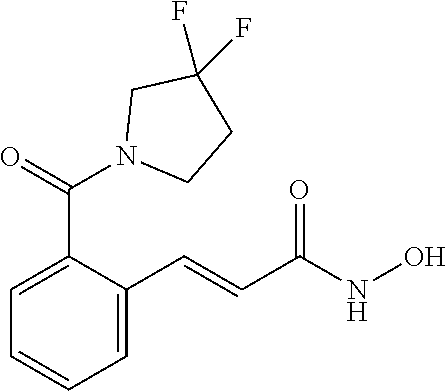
C1=C(C=CC(NO)=O)C(C(=O)N2CC(F)(F)CC2)=CC=C1
